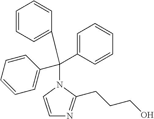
N1=C(CCCO)N(C(C2=CC=CC=C2)(C2=CC=CC=C2)C2=CC=CC=C2)C=C1
